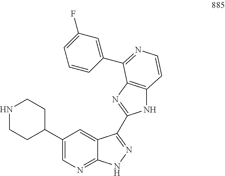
N1CCC(C2=CN=C3C(=C2)C(C2=NC4=C(N2)C=CN=C4C2=CC(F)=CC=C2)=NN3)CC1
